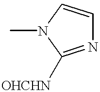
N1=C([OHCHN])N(C)C=C1
